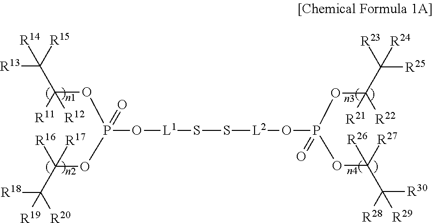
P(O[L1]SS[L2]OP(OC(C([R23])([R25])[R24])([R21])[R22])(OC([R26])(C([R28])([R30])[R29])[R27])=O)(OC([R16])([R17])C([R20])([R18])[R19])(OC([R11])(C([R15])([R13])[R14])[R12])=O
